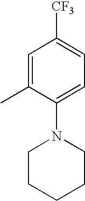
C1=C(C)C(N2CCCCC2)=CC=C1[CF3]
